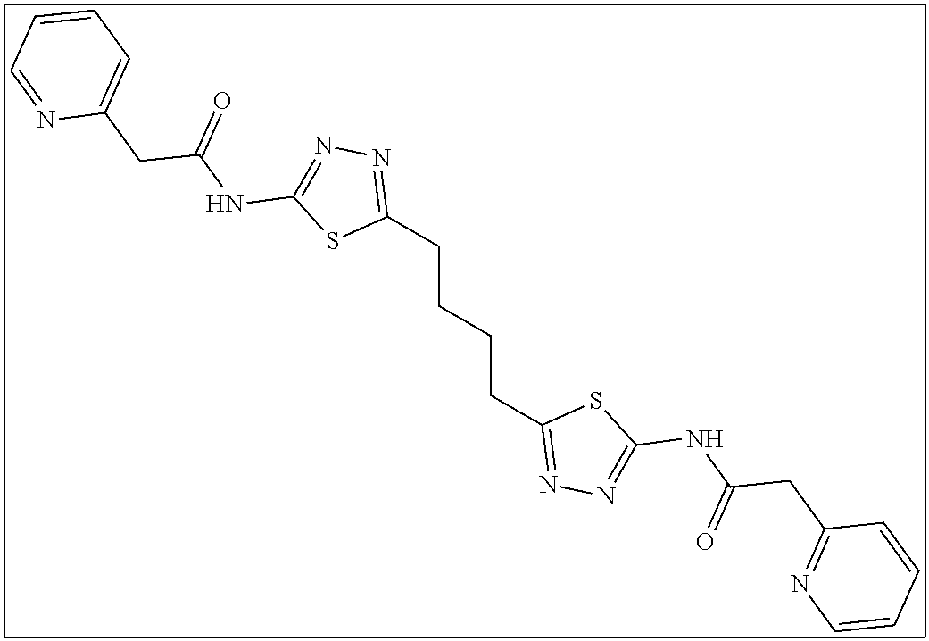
C1(CCCCC2=NN=C(NC(CC3=NC=CC=C3)=O)S2)=NN=C(NC(CC2=CC=CC=N2)=O)S1
